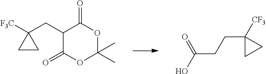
C1(CC2([F3C])CC2)C(=O)OC(C)(C)OC1=O.C(CCC1([CF3])CC1)(O)=O
